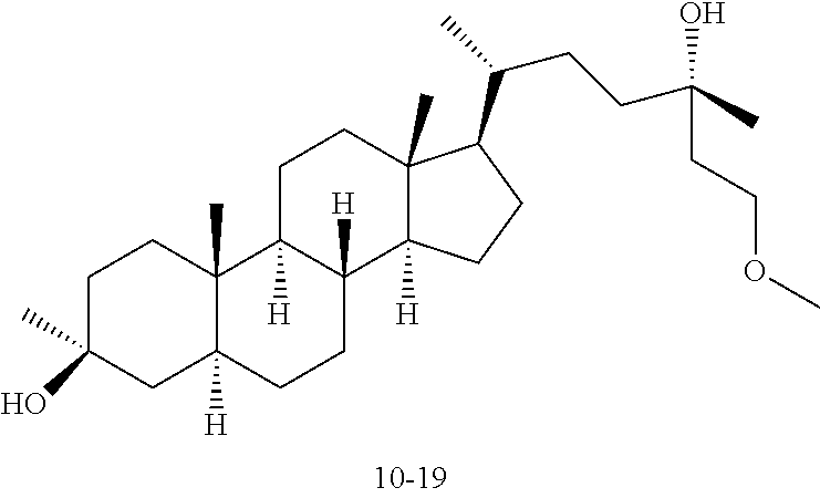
C1C(C)(O)CC2([H])C(C)(C1)C1([H])C([H])(CC2)C2([H])C(C)(CC1)C(C(CCC(C)(CCOC)O)C)CC2
